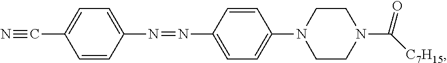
C1(N=NC2=CC=C(N3CCN(C([C7H15])=O)CC3)C=C2)=CC=C(C#N)C=C1
